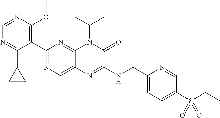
C1(C2=NC=C3C(=N2)N(C(C)C)C(=O)C(NCC2=CC=C(S(CC)(=O)=O)C=N2)=N3)=C(OC)N=CN=C1C1CC1
